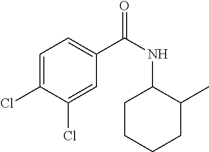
C1(Cl)=CC=C(C(NC2CCCCC2C)=O)C=C1Cl
